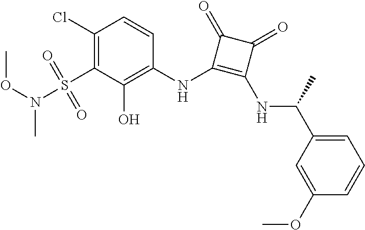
C1(Cl)=C(S(=O)(=O)N(OC)C)C(O)=C(NC2=C(NC(C3=CC=CC(OC)=C3)C)C(=O)C2=O)C=C1
